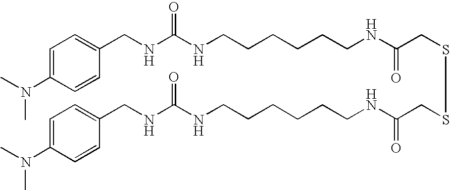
C(CNC(CSSCC(NCCCCCCNC(NCC1=CC=C(N(C)C)C=C1)=O)=O)=O)CCCCNC(NCC1=CC=C(N(C)C)C=C1)=O
